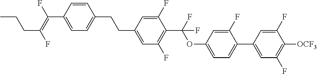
C1=CC(CCC2=CC(F)=C(C(OC3=CC=C(C4=CC(F)=C([OCF3])C(F)=C4)C(F)=C3)(F)F)C(F)=C2)=CC=C1C(F)=C(F)CCC
